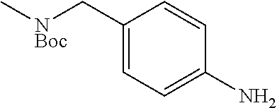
C1=C(C[NBoc]C)C=CC(N)=C1
